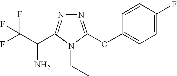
N1=C(OC2=CC=C(F)C=C2)N(CC)C(C(C(F)(F)F)N)=N1
